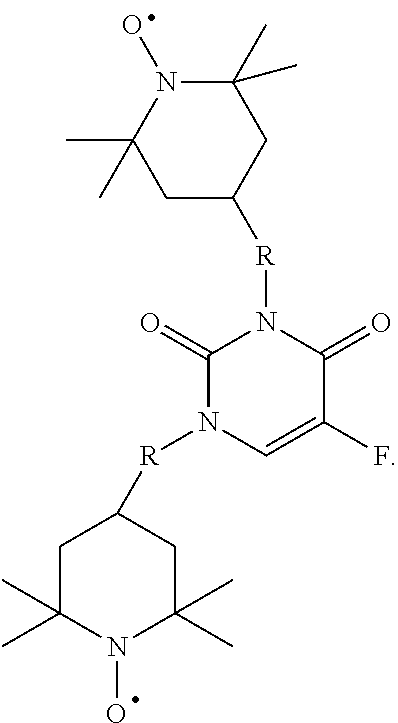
C1(=O)N([R]C2CC(C)(C)N(O)C(C)(C)C2)C=C(F)C(=O)N1[R]C1CC(C)(C)N(O)C(C)(C)C1
